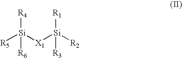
[R5][Si]([X1][Si]([R2])([R1])[R3])([R6])[R4]
